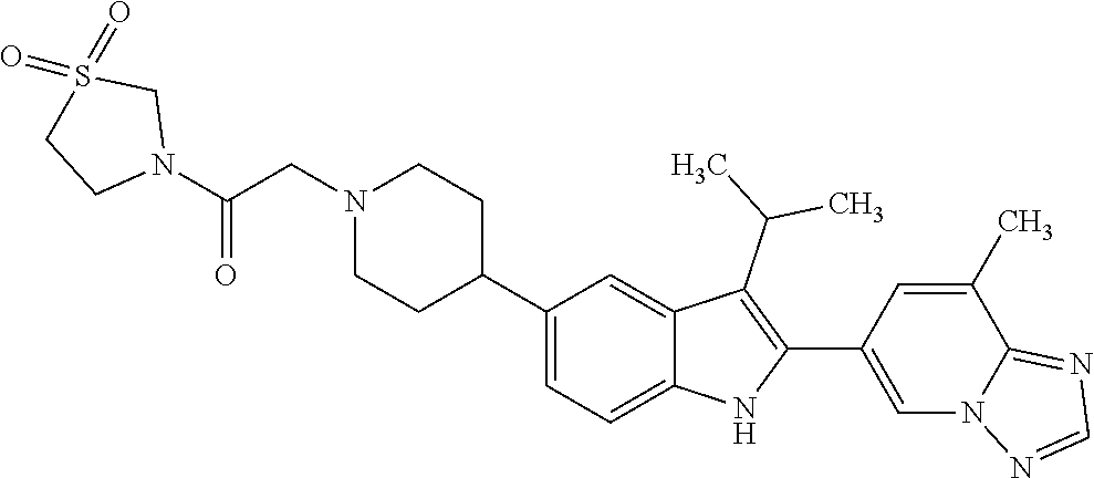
C1(C2CCN(CC(=O)N3CS(=O)(=O)CC3)CC2)=CC=C2C(=C1)C(C(C)C)=C(C1=CN3C(=NC=N3)C(C)=C1)N2
